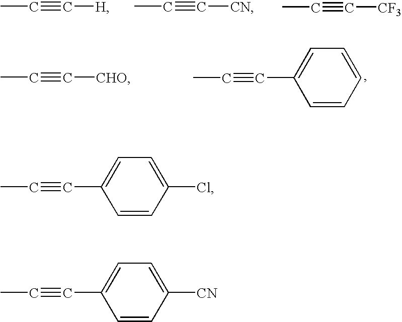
CC#C[H].CC#C[CN].CC#C[CF3].CC#C[CHO].CC#CC1=CC=CC=C1.CC#CC1=CC=C(Cl)C=C1.CC#CC1=CC=C([CN])C=C1
